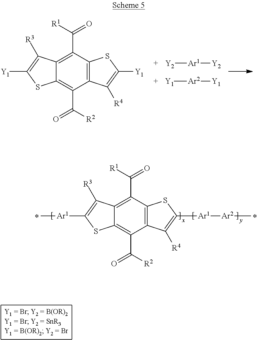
[Y2][Ar1][Y2].[Y1][Ar2][Y1].C1(C([R1])=O)=C2C(=C(C(=O)[R2])C3=C1SC([Y1])=C3[R4])SC([Y1])=C2[R3].C1(C([R1])=O)=C2C(=C(C(=O)[R2])C3=C1SC([Ar1][Ar2]C)=C3[R4])SC([Ar1]C)=C2[R3]
